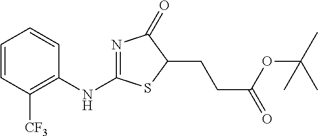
C1=CC([CF3])=C(NC2=NC(=O)C(CCC(=O)OC(C)(C)C)S2)C=C1
